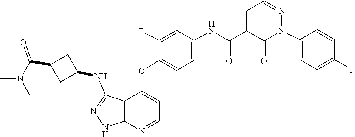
C1(OC2=CC=NC3=C2C(NC2CC(C(N(C)C)=O)C2)=NN3)=CC=C(NC(C2=CC=NN(C3=CC=C(F)C=C3)C2=O)=O)C=C1F
